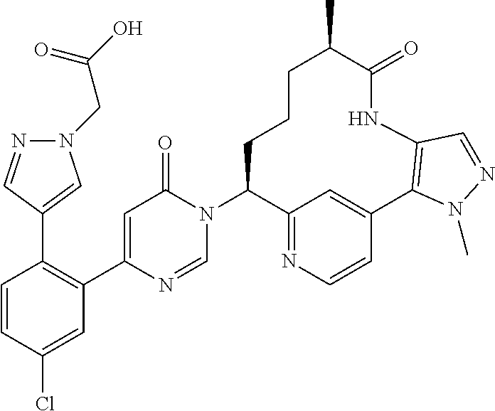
C1=CC(Cl)=CC(C2=CC(=O)N(C3C4=NC=CC(=C4)C4=C(NC(=O)C(C)CCC3)C=NN4C)C=N2)=C1C1=CN(CC(O)=O)N=C1
